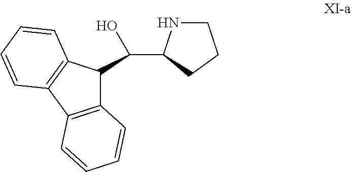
C12=C(C3=C(C1C(O)C1NCCC1)C=CC=C3)C=CC=C2
